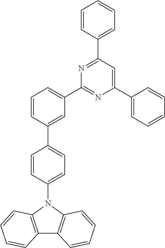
C1=CC(C2=CC=C(N3C4=C(C5=C3C=CC=C5)C=CC=C4)C=C2)=CC(C2=NC(C3=CC=CC=C3)=CC(C3=CC=CC=C3)=N2)=C1
